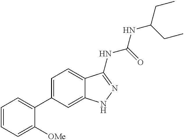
C1=CC=C([OMe])C(C2=CC=C3C(=C2)NN=C3NC(NC(CC)CC)=O)=C1
